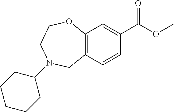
C1(C(OC)=O)=CC2=C(C=C1)CN(C1CCCCC1)CCO2
